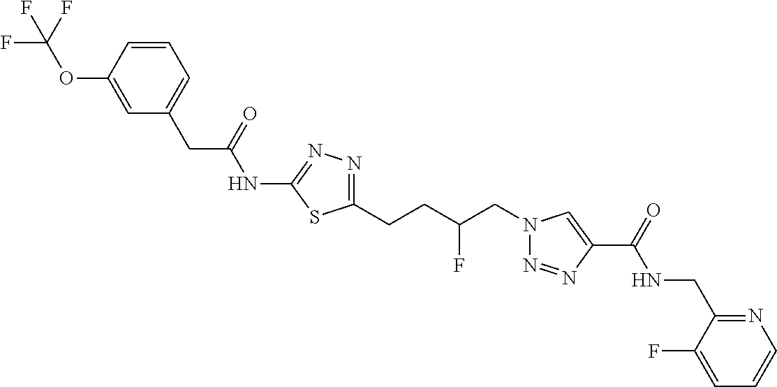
C1(NC(CC2=CC=CC(OC(F)(F)F)=C2)=O)=NN=C(CCC(CN2N=NC(C(=O)NCC3=NC=CC=C3F)=C2)F)S1
